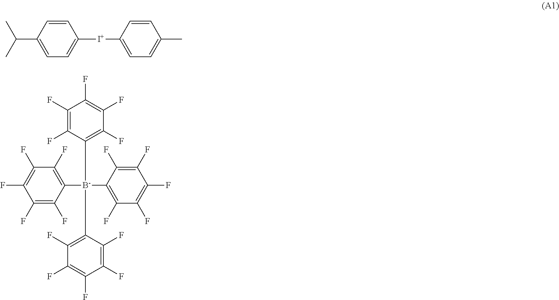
C1(F)=C(F)C([B-](C2=C(F)C(F)=C(F)C(F)=C2F)(C2=C(F)C(F)=C(F)C(F)=C2F)C2=C(F)C(F)=C(F)C(F)=C2F)=C(F)C(F)=C1F.C1=CC(C(C)C)=CC=C1[I+]C1=CC=C(C)C=C1
